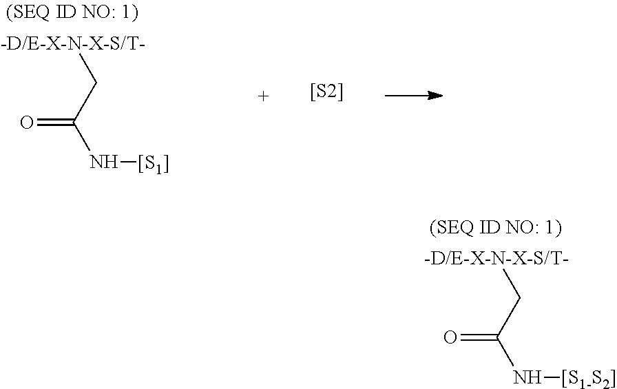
[-D/E-X-N-X-S/T-]CC(N[[S1]])=O.[[S2]].[-D/E-X-N-X-S/T-]CC(N[[S1-S2]])=O
